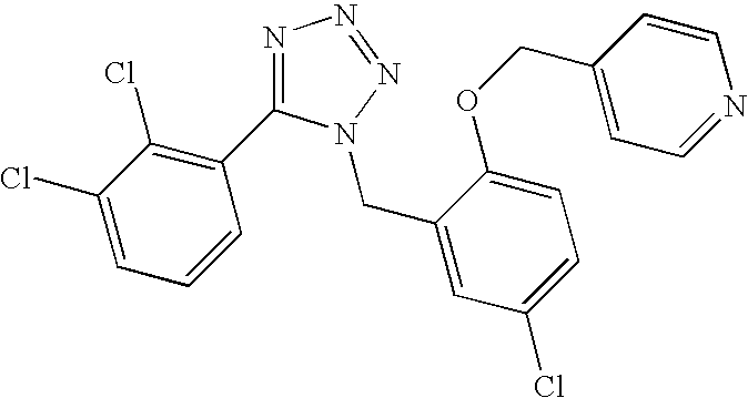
N1=C(C2=C(Cl)C(Cl)=CC=C2)N(CC2=CC(Cl)=CC=C2OCC2=CC=NC=C2)N=N1
